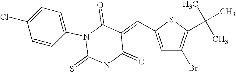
S1C(C=C2C(=O)N(C3=CC=C(Cl)C=C3)C(=S)NC2=O)=CC(Br)=C1C(C)(C)C
